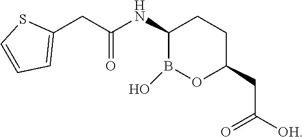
C1(NC(CC2=CC=CS2)=O)B(O)OC(CC([OH])=O)CC1
